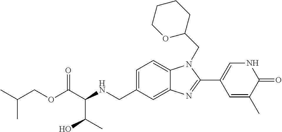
C1=C(CNC(C(OCC(C)C)=O)C(C)O)C=C2C(=C1)N(CC1CCCCO1)C(C1=CNC(=O)C(C)=C1)=N2
